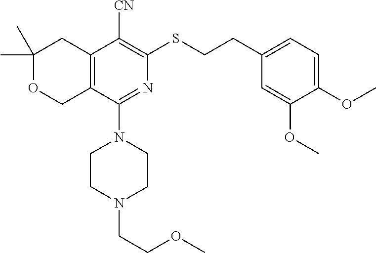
C1(C)(C)OCC2=C(C1)C([CN])=C(SCCC1=CC=C(OC)C(OC)=C1)N=C2N1CCN(CCOC)CC1
